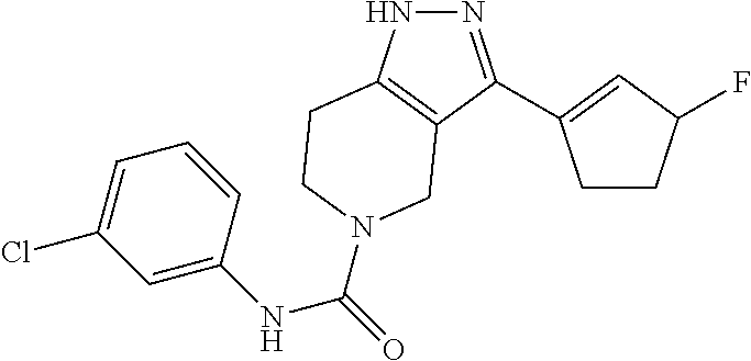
N1=C(C2=CC(F)CC2)C2=C(N1)CCN(C(NC1=CC(Cl)=CC=C1)=O)C2
